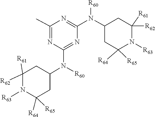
C1(N([R60])C2CC([R64])([R65])N([R63])C([R62])([R61])C2)=NC(N([R60])C2CC([R64])([R65])N([R63])C([R61])([R62])C2)=NC(C)=N1
